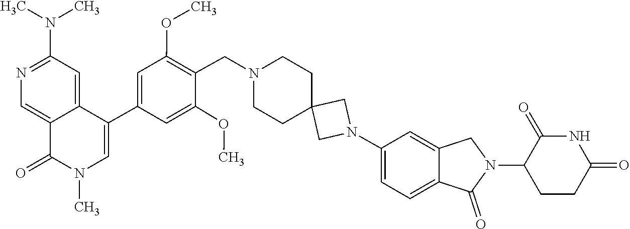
CN1C(=O)C2=CN=C(N(C)C)C=C2C(C2=CC(OC)=C(CN3CCC4(CN(C5=CC=C6C(=O)N(C7CCC(=O)NC7=O)CC6=C5)C4)CC3)C(OC)=C2)=C1
